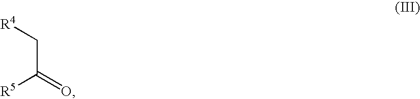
C(C(=O)[R5])[R4]
